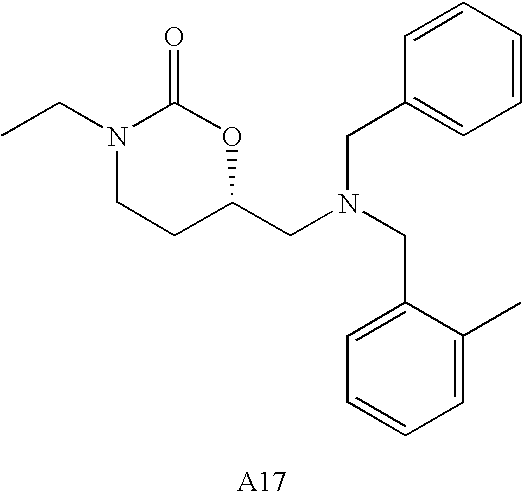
C1=CC=CC(CN(CC2OC(=O)N(CC)CC2)CC2=CC=CC=C2C)=C1
